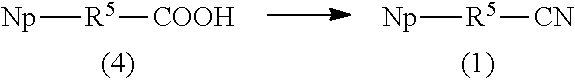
[Np][R5][CN].[Np][R5][COOH]
